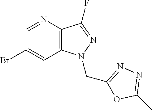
C1(Br)=CC2=C(C(F)=NN2CC2=NN=C(C)O2)N=C1
